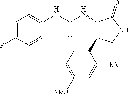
C1=C(F)C=CC(NC(NC2C(=O)NCC2C2=CC=C([MeO])C=C2[Me])=O)=C1
